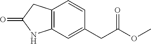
C12=C(C=C(CC(OC)=O)C=C1)NC(=O)C2
